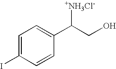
C1=C(I)C=CC(C(CO)[+NH3Cl-])=C1
